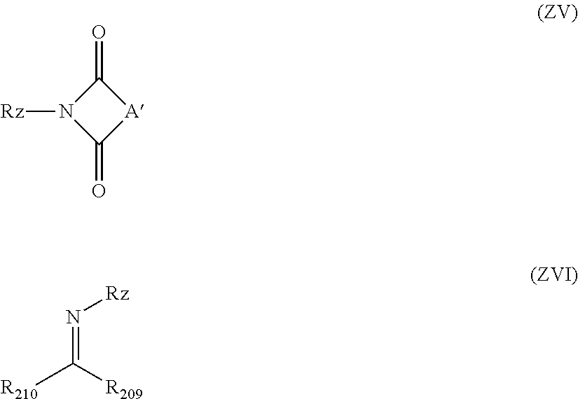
C1(=O)N([Rz])C(=O)[A]1.[R210]C([R209])=N[Rz]
